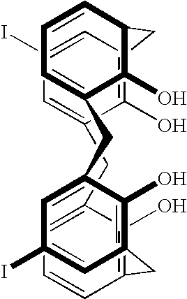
C1(I)=CC2=C(O)C(=C1)CC1=CC=CC(=C1O)CC1=C(O)C(=CC(I)=C1)CC1=CC=CC(C1O)C2
